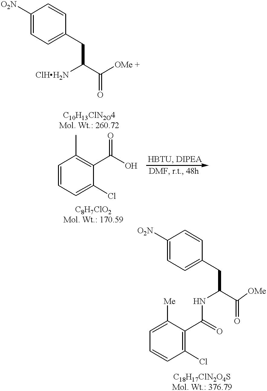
C1([O2N])=CC=C(CC(C([OMe +])=O)[ClHH2N])C=C1.C1=CC=C(Cl)C(C(O)=O)=C1C.C1([O2N])=CC=C(CC(C([OMe])=O)NC(C2=C(Cl)C=CC=C2[Me])=O)C=C1
